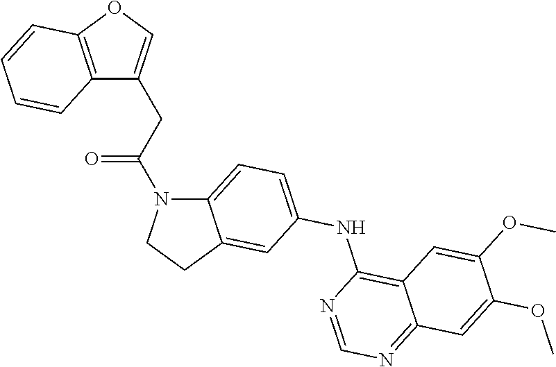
C12=CC=C(NC3=C4C(=NC=N3)C=C(OC)C(OC)=C4)C=C1CCN2C(CC1=COC2=C1C=CC=C2)=O
